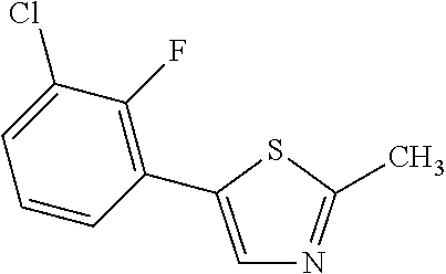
C1=C(C2=C(F)C(Cl)=CC=C2)SC(C)=N1
